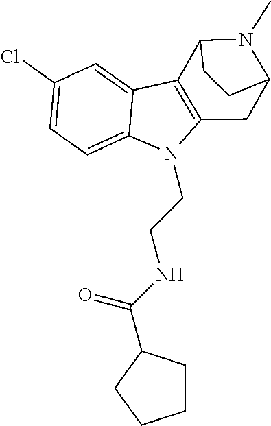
C12=C(N(CCNC(=O)C3CCCC3)C3=CC=C(Cl)C=C13)CC1N(C)C2CC1
